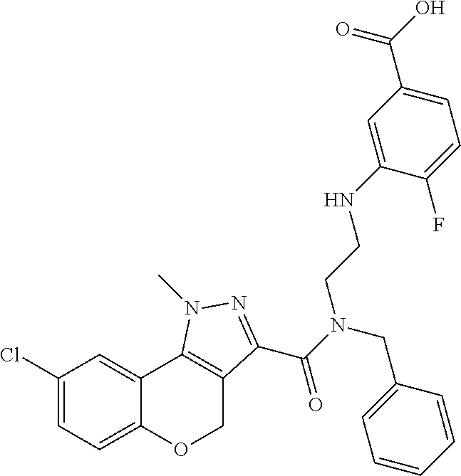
C1(Cl)=CC=C2C(=C1)C1=C(CO2)C(C(N(CC2=CC=CC=C2)CCNC2=CC(C(O)=O)=CC=C2F)=O)=NN1C
